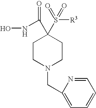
C1CN(CC2=CC=CC=N2)CCC1(S([R3])(=O)=O)C(NO)=O
